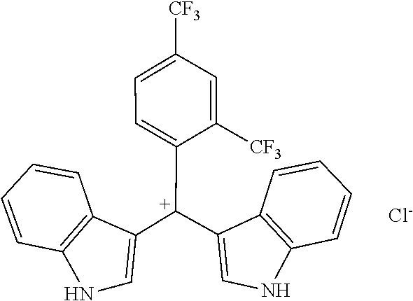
C1=CC2=C(C=C1)C([C+](C1=CC=C([CF3])C=C1[CF3])C1=CNC3=C1C=CC=C3)=CN2.[Cl-]
